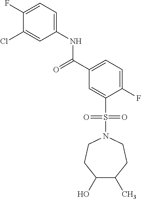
C1(F)=CC=C(NC(C2=CC=C(F)C(S(N3CCC(O)C(C)CC3)(=O)=O)=C2)=O)C=C1Cl
